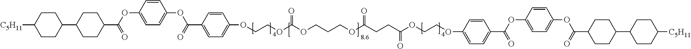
[C5H11]C1CCC(C2CCC(C(OC3=CC=C(OC(C4=CC=C(OCCOC(OCCCOC(CCC(OCCOC5=CC=C(C(OC6=CC=C(OC(C7CCC(C8CCC([C5H11])CC8)CC7)=O)C=C6)=O)C=C5)=O)=O)=O)C=C4)=O)C=C3)=O)CC2)CC1
